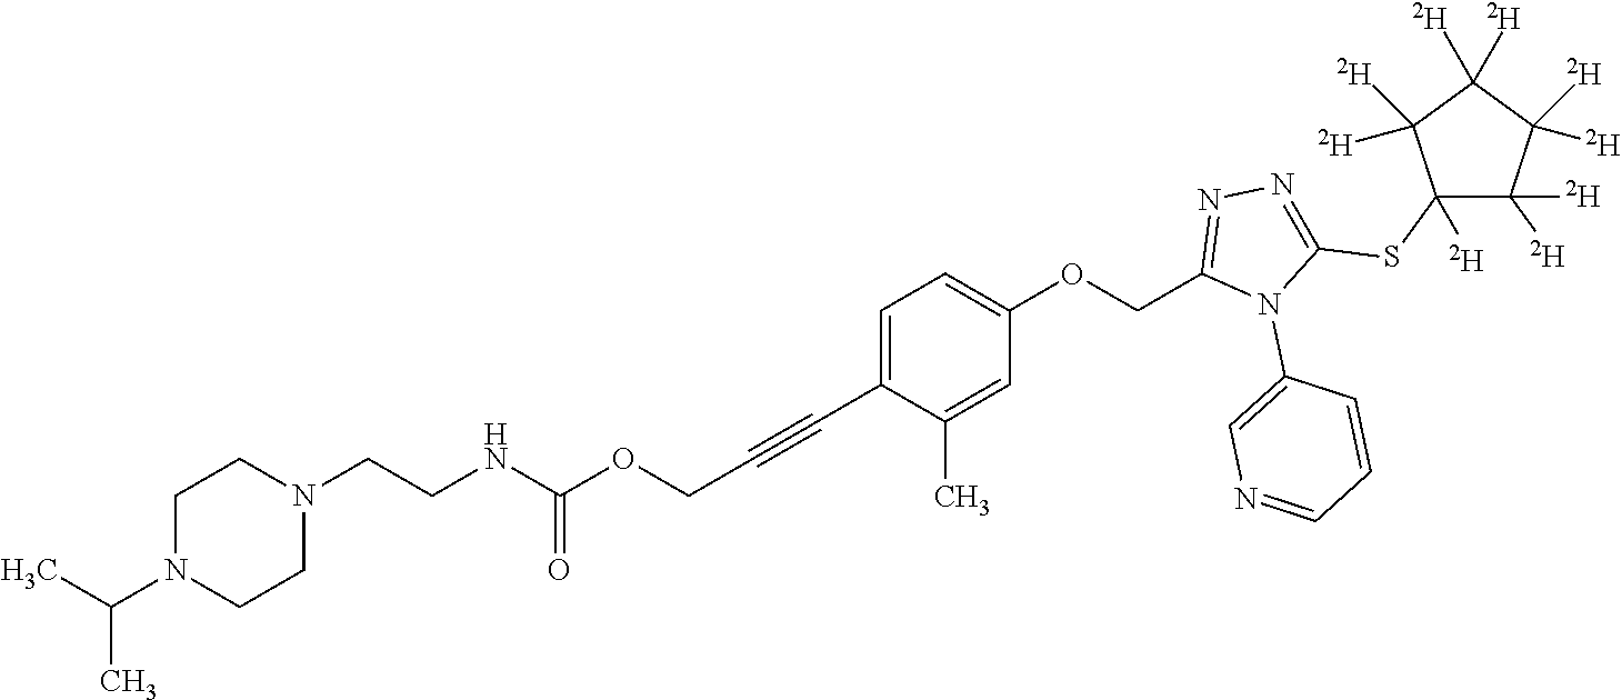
CC(N1CCN(CCNC(OCC#CC2=CC=C(OCC3=NN=C(SC4([D])C([D])([D])C([D])([D])C([D])([D])C4([D])[D])N3C3=CN=CC=C3)C=C2C)=O)CC1)C
